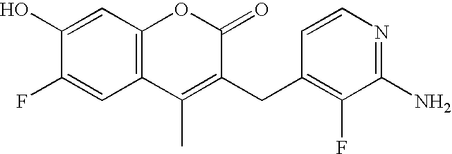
C1(O)=CC2=C(C=C1F)C(C)=C(CC1=C(F)C(N)=NC=C1)C(=O)O2
